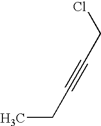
CCC#CCCl
